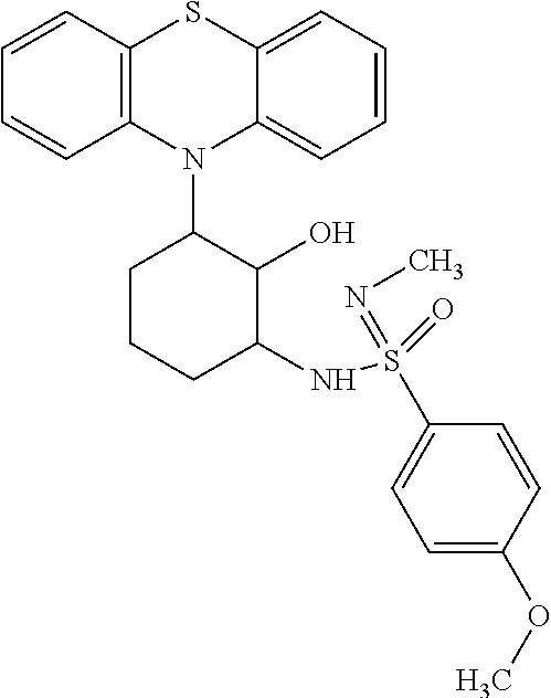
C1=CC2=C(C=C1)N(C1C(O)C(NS(=NC)(=O)C3=CC=C(OC)C=C3)CCC1)C1=CC=CC=C1S2
